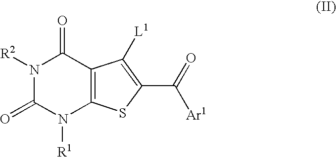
N1([R2])C(=O)N([R1])C2=C(C1=O)C([L1])=C(C(=O)[Ar1])S2
